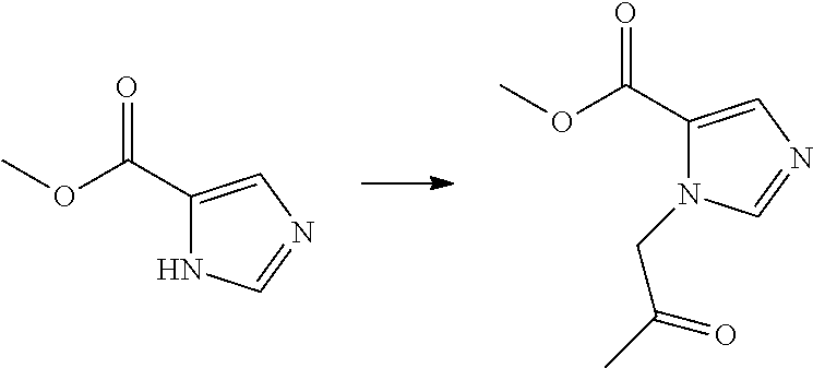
COC(C1=CN=CN1)=O.COC(C1=CN=CN1CC(C)=O)=O
